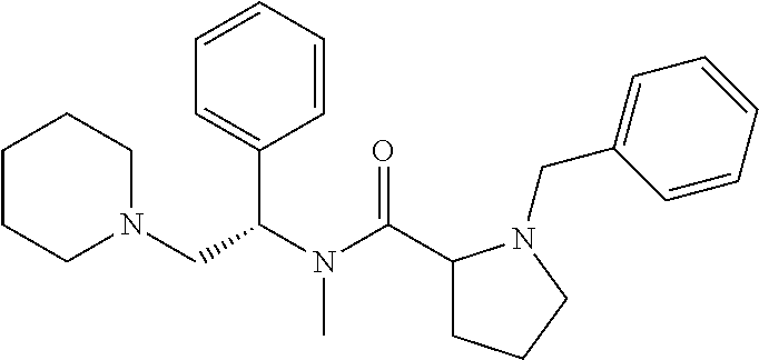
C1CCN(CC(N(C(C2CCCN2CC2=CC=CC=C2)=O)C)C2=CC=CC=C2)CC1
